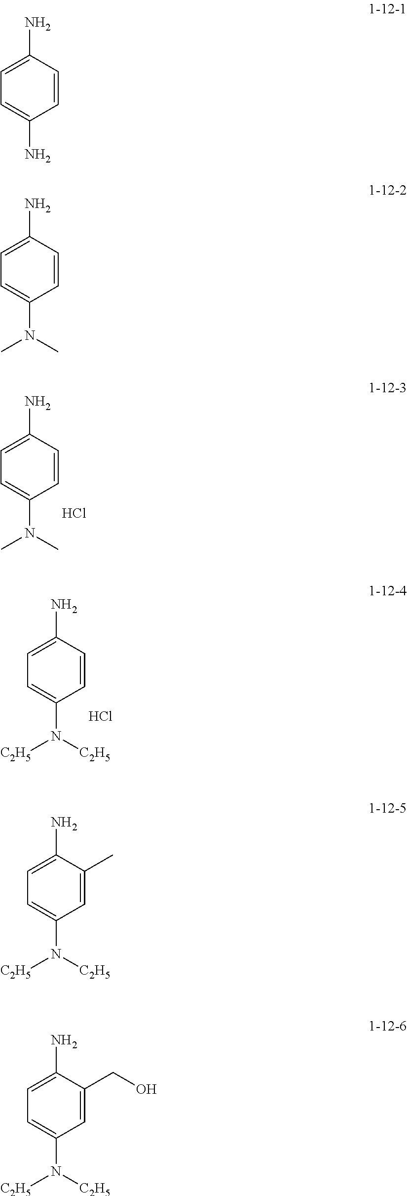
C1=CC(N)=CC=C1N(C)C.Cl.C1=CC(N)=CC=C1N([C2H5])[C2H5].Cl.C1=CC(N)=CC=C1N.C1=CC(N)=CC=C1N(C)C.C1=C(C)C(N)=CC=C1N([C2H5])[C2H5].C1=C(CO)C(N)=CC=C1N([C2H5])[C2H5]
